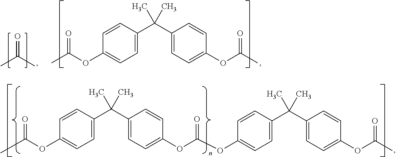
CC(OC1=CC=C(C(C2=CC=C(OC(OC3=CC=C(C(C4=CC=C(OC(=O)C)C=C4)(C)C)C=C3)=O)C=C2)(C)C)C=C1)=O.CC(OC1=CC=C(C(C2=CC=C(OC(C)=O)C=C2)(C)C)C=C1)=O.CC(C)=O
